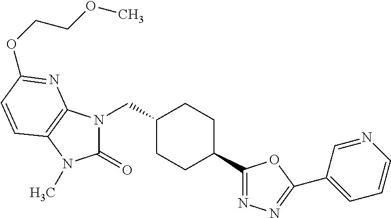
O(C1=NC2=C(N(C)C(=O)N2CC2CCC(C3=NN=C(C4=CC=CN=C4)O3)CC2)C=C1)CCOC
